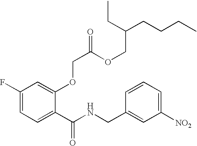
C1(F)=CC=C(C(NCC2=CC([NO2])=CC=C2)=O)C(OCC(OCC(CC)CCCC)=O)=C1
